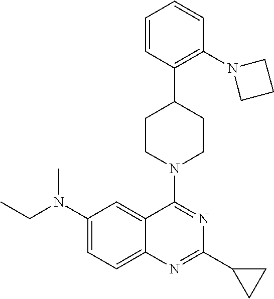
C1(N(CC)C)=CC=C2C(=C1)C(N1CCC(C3=C(N4CCC4)C=CC=C3)CC1)=NC(C1CC1)=N2
